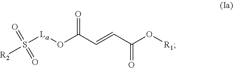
S([La]OC(C=CC(O[R1])=O)=O)([R2])(=O)=O
